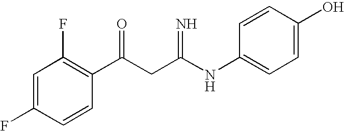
C1=C(F)C=CC(C(CC(NC2=CC=C(O)C=C2)=N)=O)=C1F
